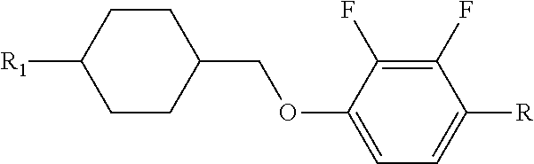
C(C1CCC([R1])CC1)OC1=CC=C([R])C(F)=C1F
